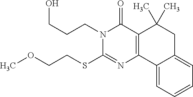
C12=C(C3=CC=CC=C3CC1(C)C)N=C(SCCOC)N(CCCO)C2=O
